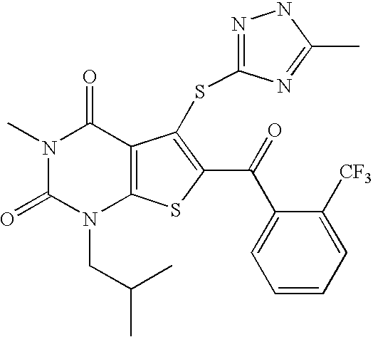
N1(C)C(=O)N(CC(C)C)C2=C(C1=O)C(SC1=NNC(C)=N1)=C(C(C1=CC=CC=C1[CF3])=O)S2
